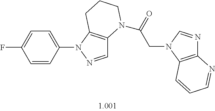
C1=NN(C2=CC=C(F)C=C2)C2=C1N(C(=O)CN1C3=C(N=C1)N=CC=C3)CCC2
